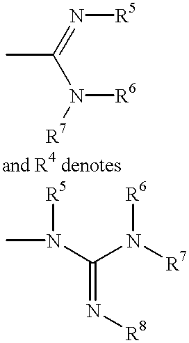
N(=C(N([R6])[R7])C)[R5].CN([R5])C(N([R7])[R6])=N[R8]
